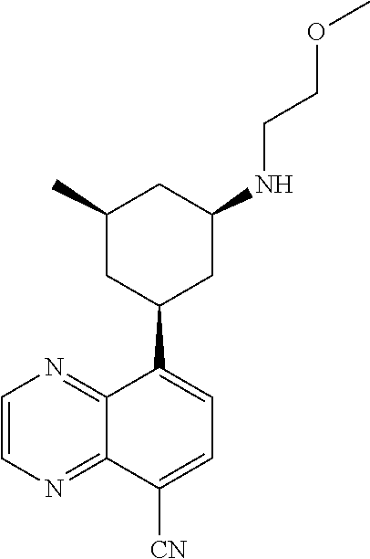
C1(C2CC(NCCOC)CC(C)C2)=CC=C([CN])C2=NC=CN=C12
